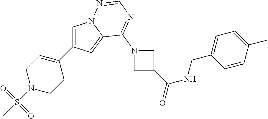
C1(C2=CN3C(=C2)C(N2CC(C(NCC4=CC=C(C)C=C4)=O)C2)=NC=N3)=CCN(S(C)(=O)=O)CC1
